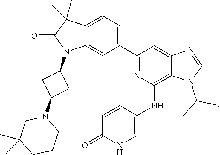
C1=CC(NC2=C3C(=CC(C4=CC=C5C(=C4)N(C4CC(N6CC(C)(C)CCC6)C4)C(=O)C5(C)C)=N2)N=CN3C(C)C)=CNC1=O
